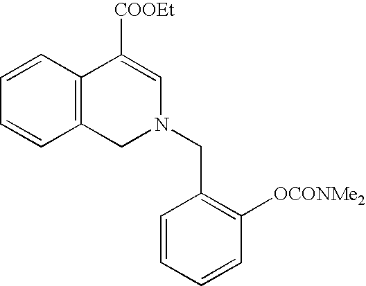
C12=C(C=CC=C1)C([COOEt])=CN(CC1=C([OCONMe2])C=CC=C1)C2
